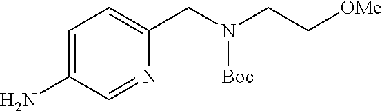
C1(N)=CC=C(CN([Boc])CC[OMe])N=C1
